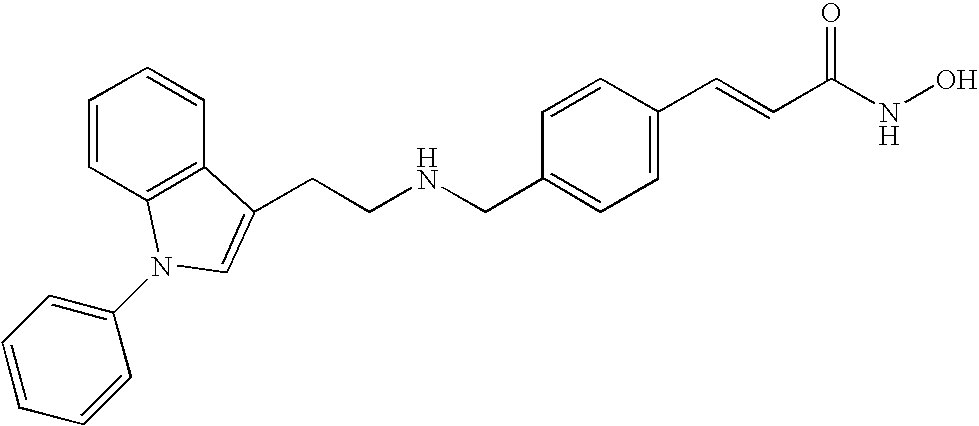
C1(CNCCC2=CN(C3=CC=CC=C3)C3=C2C=CC=C3)=CC=C(C=CC(NO)=O)C=C1
